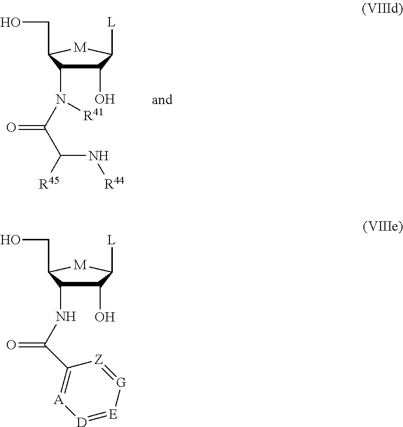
C1(O)C(N([R41])C(C([R45])N[R44])=O)C(CO)[M]C1[L].C1(O)C(NC(=O)C2=[A][D]=[E][G]=[Z]2)C(CO)[M]C1[L]
